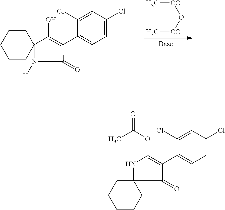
[CO](O[CO]C)C.C1=C(Cl)C=C(Cl)C(C2=C(O)C3(CCCCC3)N([H])C2=O)=C1.C1=C(Cl)C=C(Cl)C(C2=C(OC(=O)C)NC3(C2=O)CCCCC3)=C1
